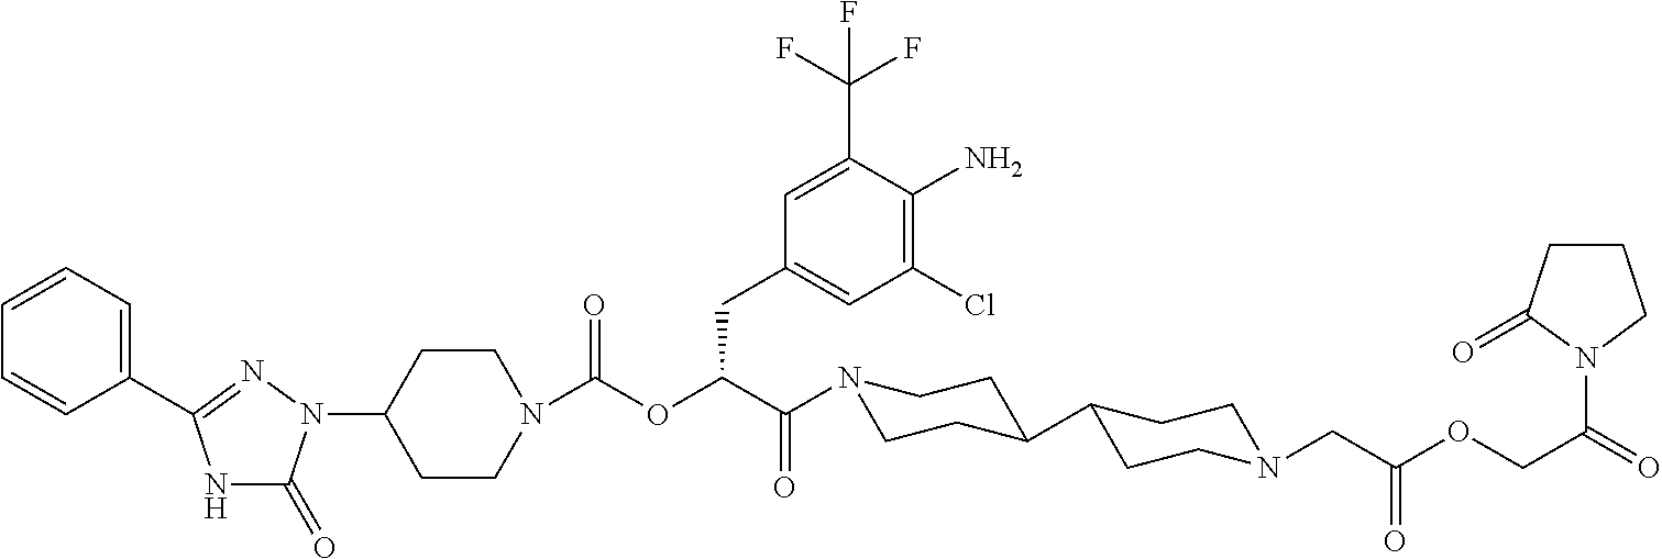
C1(N2C(=O)NC(C3=CC=CC=C3)=N2)CCN(C(OC(C(=O)N2CCC(C3CCN(CC(OCC(N4CCCC4=O)=O)=O)CC3)CC2)CC2=CC(Cl)=C(N)C(C(F)(F)F)=C2)=O)CC1
